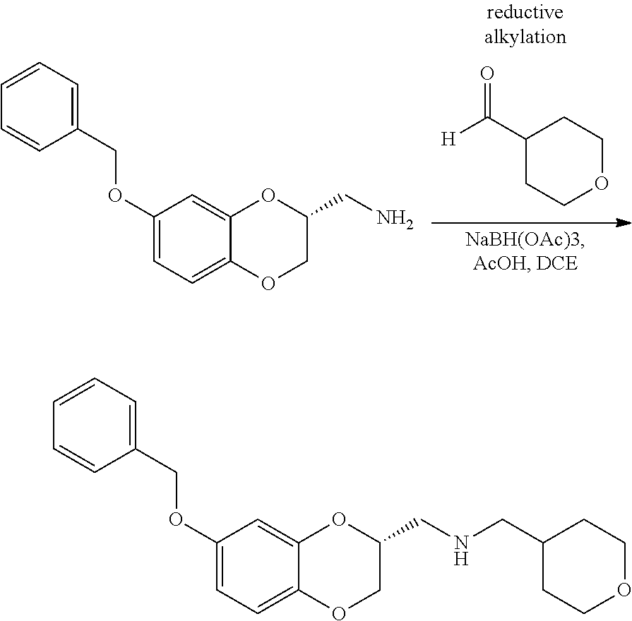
C1(C([H])=O)CCOCC1.C1=CC=CC=C1COC1=CC=C2C(=C1)OC(CN)CO2.C1(CNCC2CCOCC2)COC2=CC=C(OCC3=CC=CC=C3)C=C2O1
